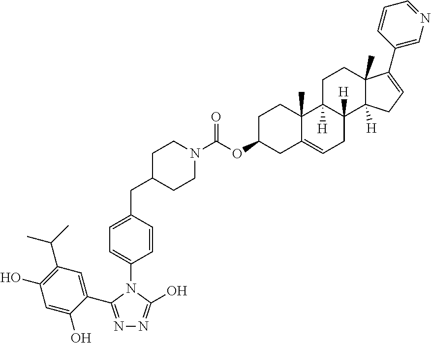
N1(C(OC2CC3=CCC4([H])C([H])(C3(C)CC2)CCC2(C)C4([H])CC=C2C2=CN=CC=C2)=O)CCC(CC2=CC=C(N3C(O)=NN=C3C3=CC(C(C)C)=C(O)C=C3O)C=C2)CC1
